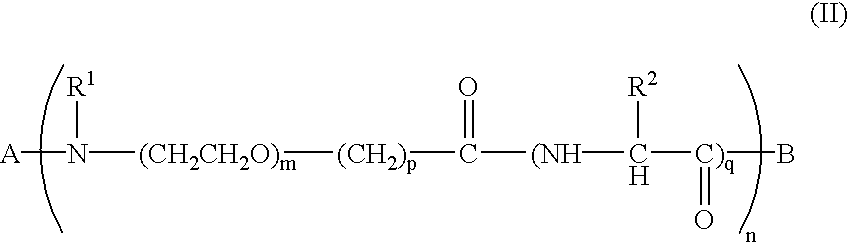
[A]N([R1])[(CH2CH2O)m][(CH2)p]C(=O)[(NH]C([R2])[C)q](=O)B
